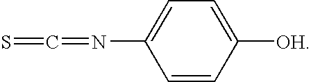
C1=CC([OH])=CC=C1N=C=S
